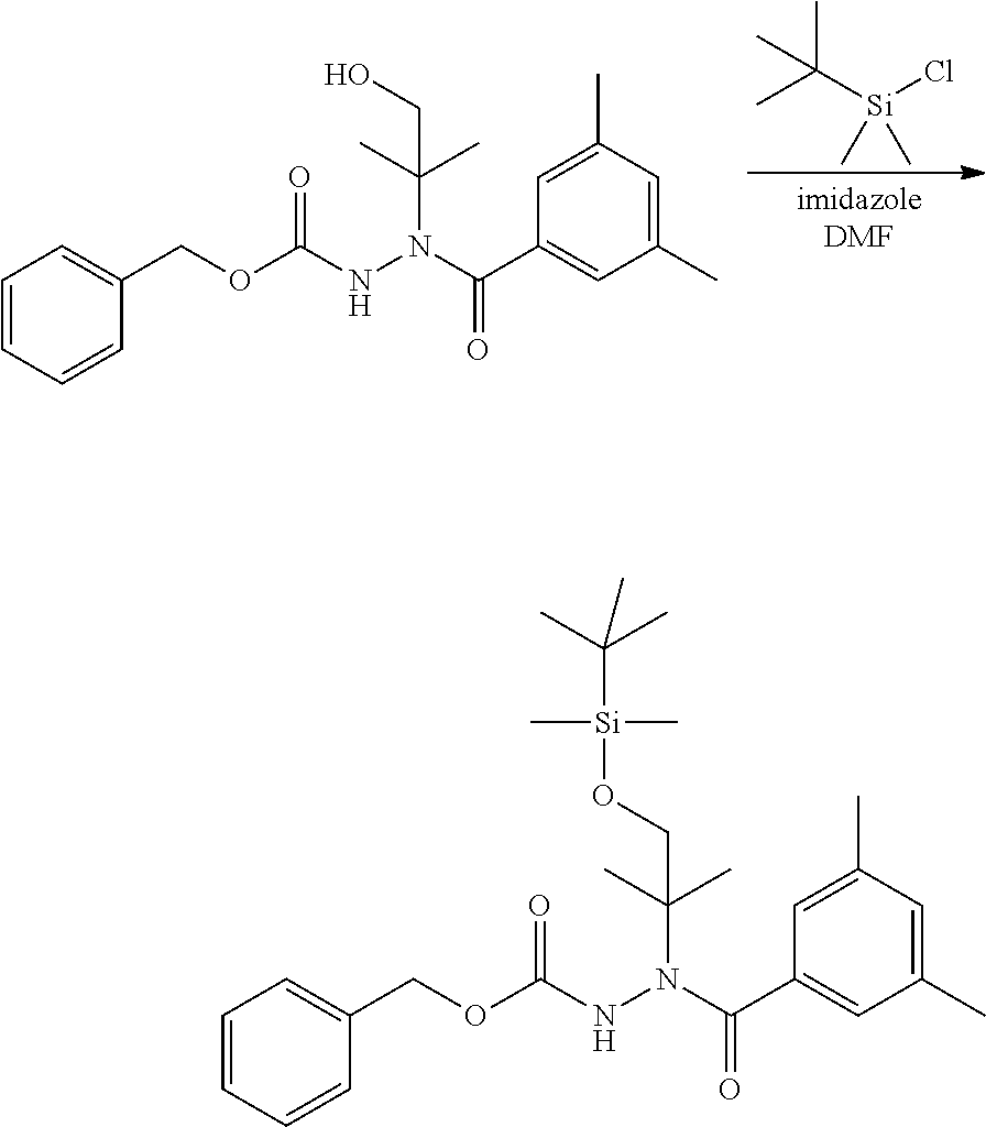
CC([Si](Cl)(C)C)(C)C.C1=CC=CC(COC(NN(C(C)(C)CO)C(C2=CC(C)=CC(C)=C2)=O)=O)=C1.C1=CC=CC(COC(NN(C(C)(C)CO[Si](C(C)(C)C)(C)C)C(C2=CC(C)=CC(C)=C2)=O)=O)=C1
